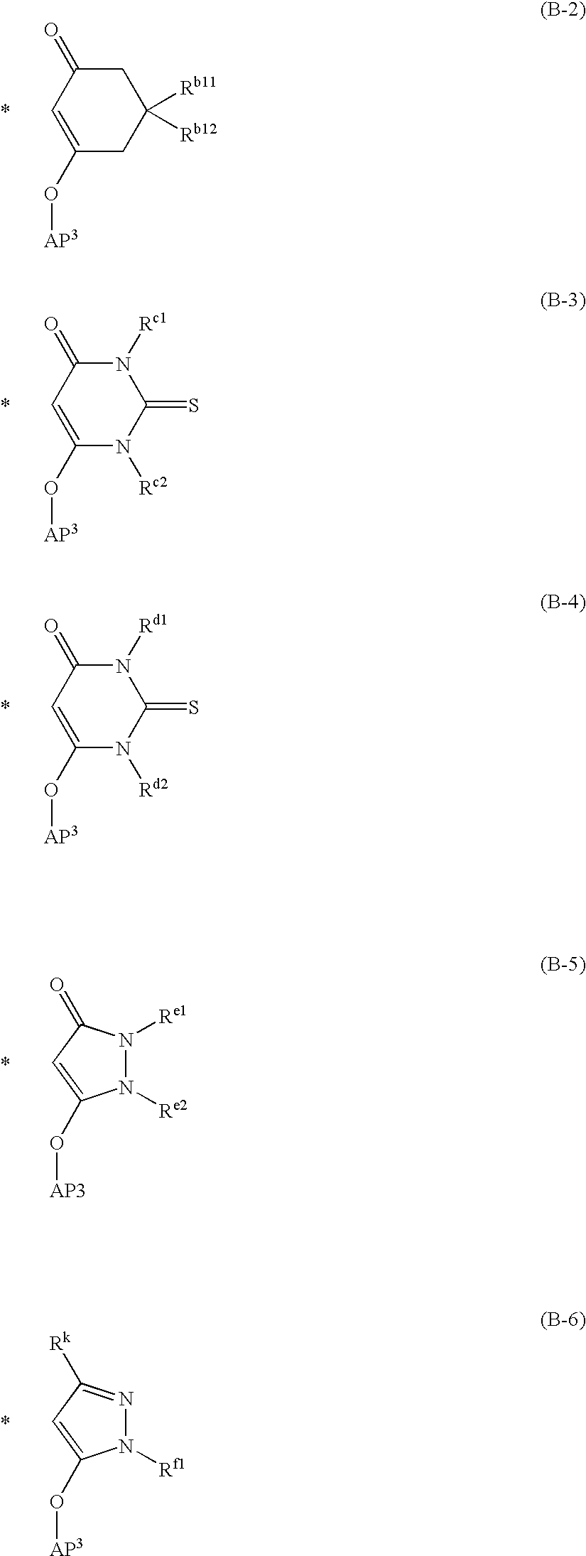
C1C(=O)C=C(O[AP3])CC1([Rb11])[Rb12].N1([Rc1])C(=O)C=C(O[AP3])N([Rc2])C1=S.N1([Rd1])C(=O)C=C(O[AP3])N([Rd2])C1=S.N1([Re2])N([Re1])C(=O)C=C1O[AP3].N1([Rf1])N=C([Rk])C=C1O[AP3]
